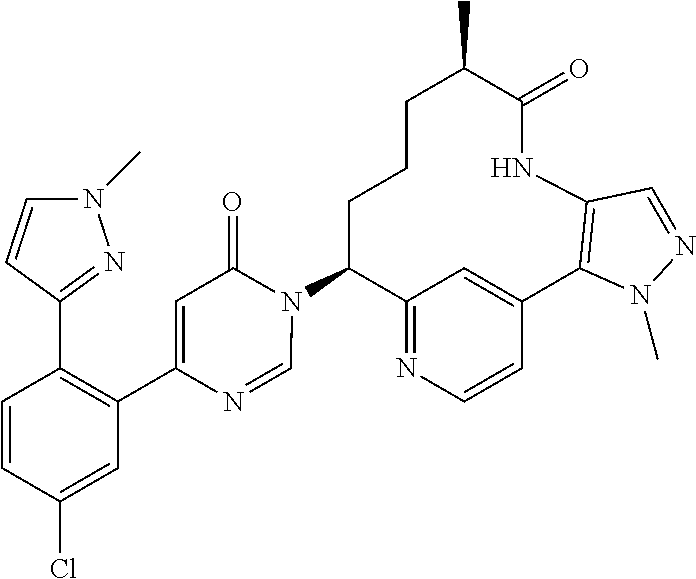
C12=NC=CC(=C1)C1=C(NC(=O)C(C)CCCC2N2C(=O)C=C(C3=C(C4=NN(C)C=C4)C=CC(Cl)=C3)N=C2)C=NN1C
